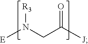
N([R3])([E])CC(=O)[J]
